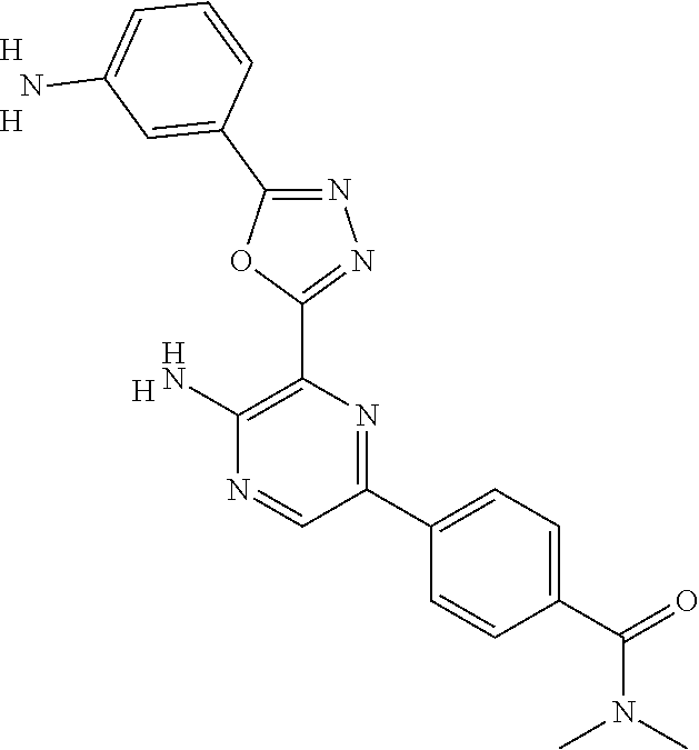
C1(N)=C(C2=NN=C(C3=CC(N)=CC=C3)O2)N=C(C2=CC=C(C(=O)N(C)C)C=C2)C=N1.[H].[H].[H]
